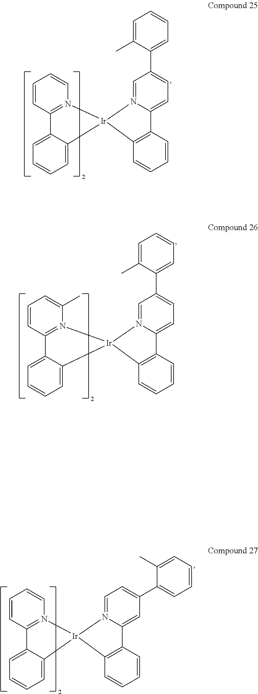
C1=C(C)C(C2=CC=C3N(=C2)[Ir]2(C4=C3C=CC=C4)N3=C(C=CC=C3)C3=CC=CC=C23)=CC=C1.C1=C(C)C(C2=CC=C3N(=C2)[Ir]2(C4=C3C=CC=C4)N3=C(C=CC=C3C)C3=CC=CC=C23)=CC=C1.C1=C(C2=CC=CC=C2C)C=C2N(=C1)[Ir]1(C3=C2C=CC=C3)N2=C(C=CC=C2)C2=CC=CC=C12
